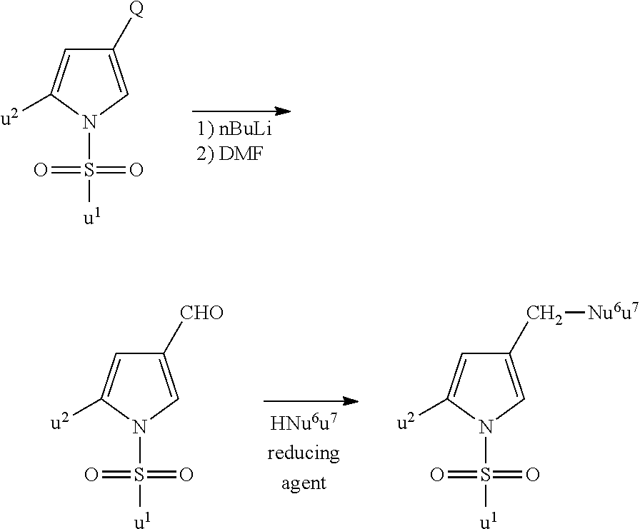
C1([Q])=CN(S(=O)([u1])=O)C([u2])=C1.C1([CHO])=CN(S(=O)([u1])=O)C([u2])=C1.C1(C[Nu6u7])=CN(S(=O)([u1])=O)C([u2])=C1
